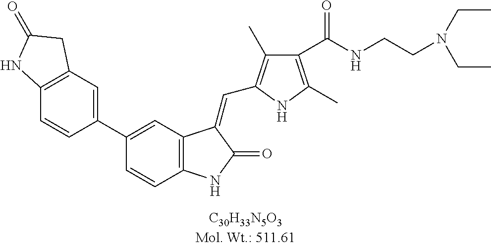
C1(C2=CC3=C(C=C2)NC(=O)C3=CC2=C(C)C(C(NCCN(CC)CC)=O)=C(C)N2)=CC2=C(C=C1)NC(=O)C2
